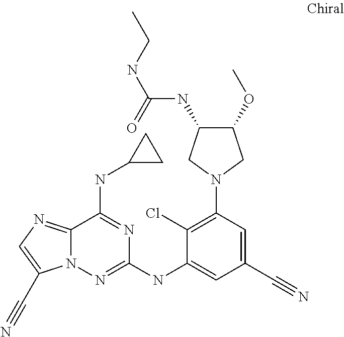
C12=NC=C(C#N)N1N=C(NC1=CC(C#N)=CC(N3CC(NC(NCC)=O)C(OC)C3)=C1Cl)N=C2NC1CC1
